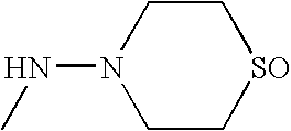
N(C)N1CC[SO]CC1
